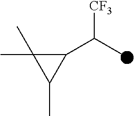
C1(C(C)[CF3])C(C)(C)C1C
